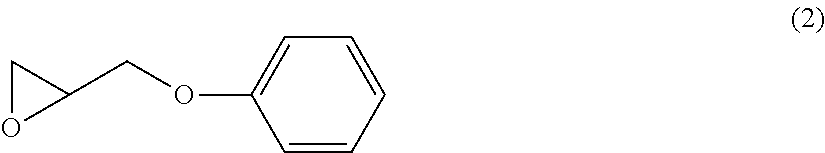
C(OC1=CC=CC=C1)C1CO1
